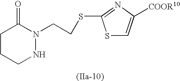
C1CCNN(CCSC2=NC([COOR10])=CS2)C1=O
